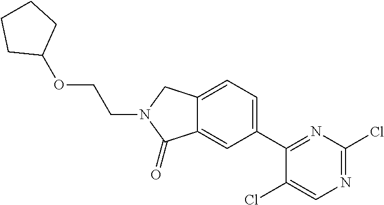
C12=CC(C3=NC(Cl)=NC=C3Cl)=CC=C1CN(CCOC1CCCC1)C2=O
